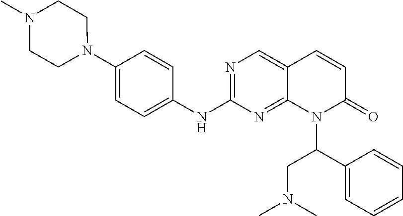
N1(C2=CC=C(NC3=NC=C4C(=N3)N(C(CN(C)C)C3=CC=CC=C3)C(=O)C=C4)C=C2)CCN(C)CC1
